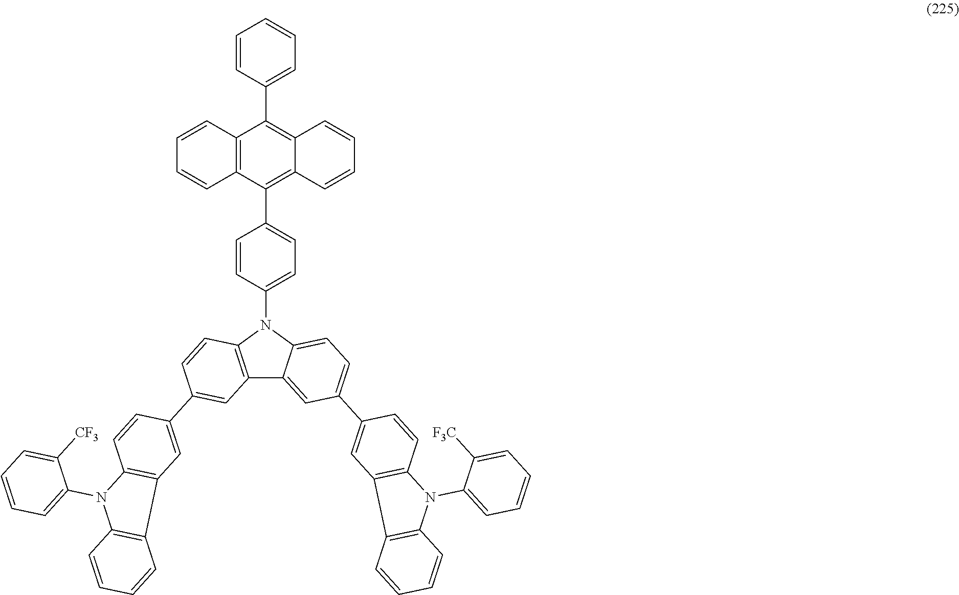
C1=CC2=C(C=C1)C(C1=CC=C(N3C4=C(C5=CC(C6=CC7=C(C=C6)N(C6=CC=CC=C6[F3C])C6=C7C=CC=C6)=CC=C35)C=C(C3=CC5=C(C=C3)N(C3=CC=CC=C3[CF3])C3=C5C=CC=C3)C=C4)C=C1)=C1C(=C2C2=CC=CC=C2)C=CC=C1
